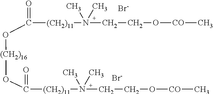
[Br-].[Br-].O=C([(CH2)11]N(CCO[CO]C)(C)C)O[(CH2)16]OC(=O)[(CH2)11]N(CCO[CO]C)(C)C
